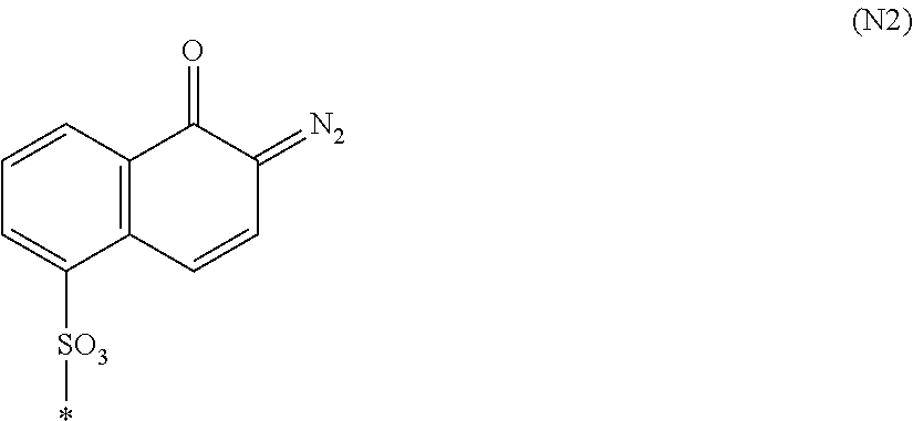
C1=CC2=C(C([SO3]*)=C1)C=CC(=[N2])C2=O
